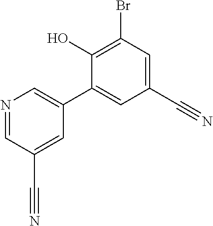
BrC1=C(O)C(C2=CN=CC(C#N)=C2)=CC(C#N)=C1
